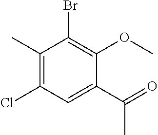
C1(C)=C(Cl)C=C(C(C)=O)C(OC)=C1Br
